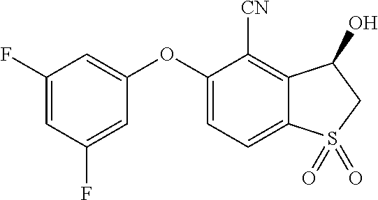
C1(F)=CC(F)=CC(OC2=CC=C3C(=C2[CN])C(O)CS3(=O)=O)=C1
